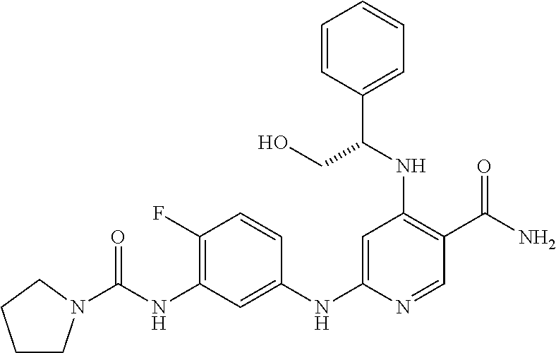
C1(F)=C(NC(=O)N2CCCC2)C=C(NC2=CC(NC(C3=CC=CC=C3)CO)=C(C(N)=O)C=N2)C=C1
